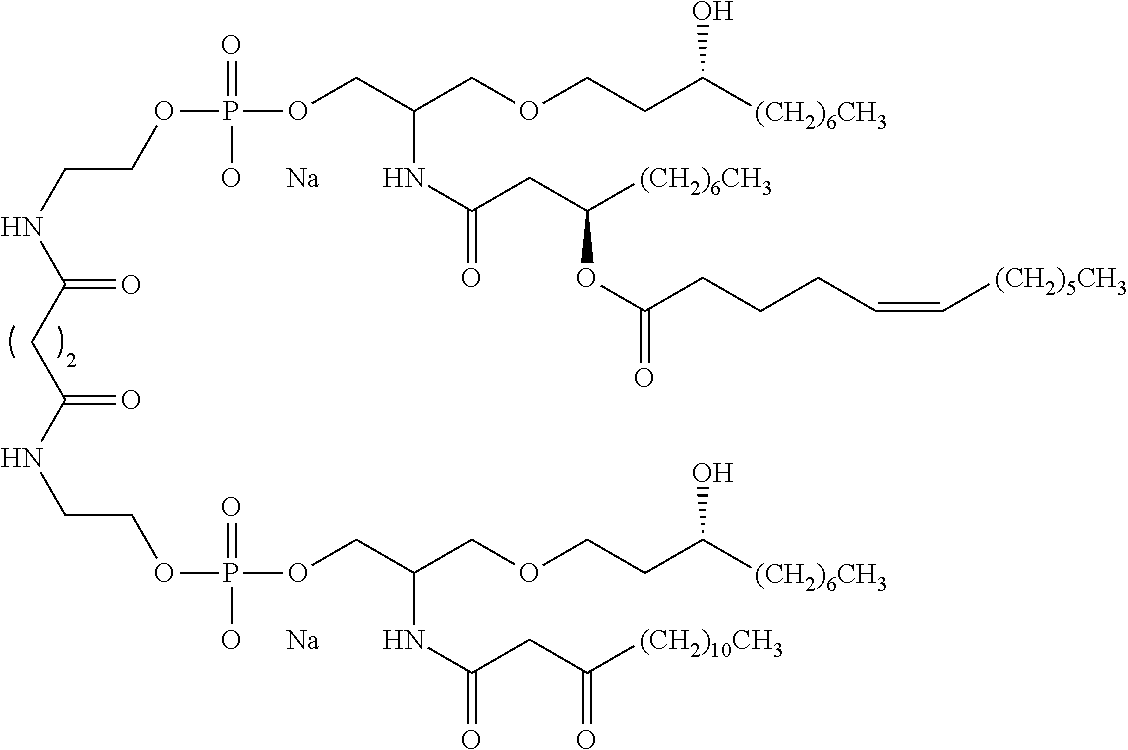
C(C(NCCOP(OCC(COCCC([(CH2)6CH3])O)NC(=O)CC([(CH2)10CH3])=O)(=O)[O      Na])=O)C(NCCOP(OCC(COCCC([(CH2)6CH3])O)NC(=O)CC([(CH2)6CH3])OC(=O)CCCC=C[(CH2)5CH3])(=O)[O      Na])=O
